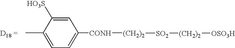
CC1=CC=C([CONH][(CH2)2][SO2][(CH2)2][OSO3H])C=C1[HO3S]
